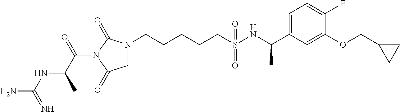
N1(CCCCCS(NC(C2=CC=C(F)C(OCC3CC3)=C2)C)(=O)=O)CC(=O)N(C(C(NC(N)=N)C)=O)C1=O
